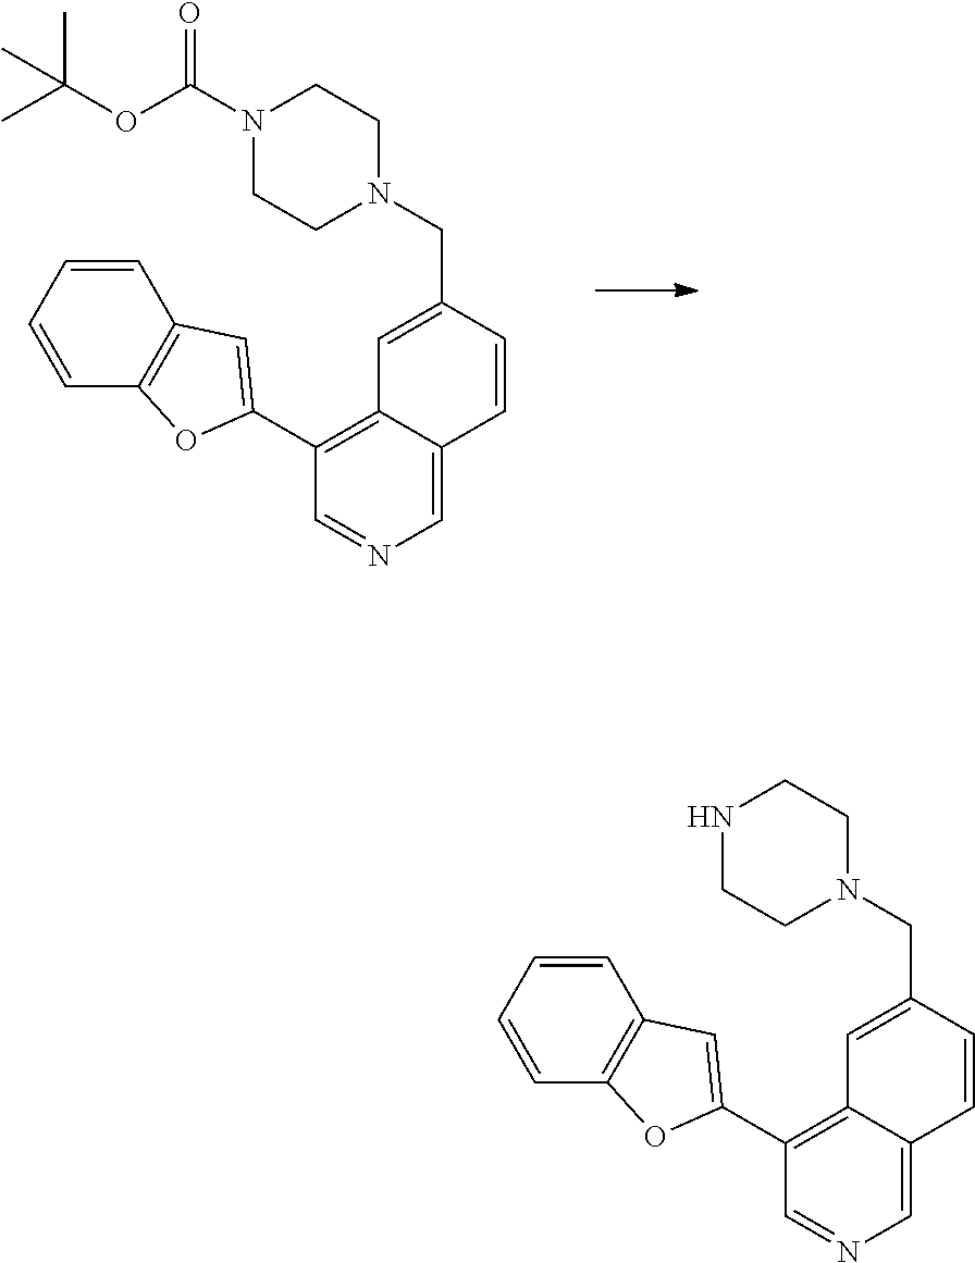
C1=C2C(=C(C3=CC4=C(C=CC=C4)O3)C=N1)C=C(CN1CCN(C(OC(C)(C)C)=O)CC1)C=C2.C1=C2C(=C(C3=CC4=C(C=CC=C4)O3)C=N1)C=C(CN1CCNCC1)C=C2
